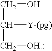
C(C(C[OH.:])[Y-(pg)])O
